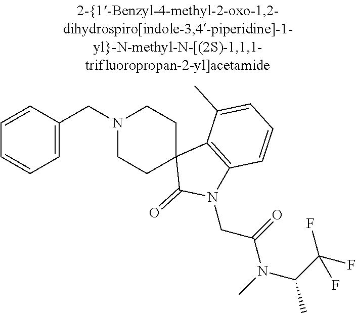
N1(CC2=CC=CC=C2)CCC2(CC1)C(=O)N(CC(=O)N(C)C(C(F)(F)F)C)C1=C2C(C)=CC=C1
